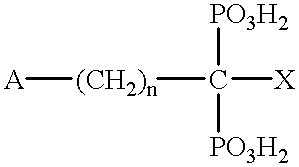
[(CH2)n](C([X])([PO3H2])[PO3H2])[A]
